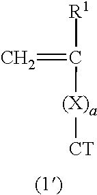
C([R1])([(X)a][CT])=C
